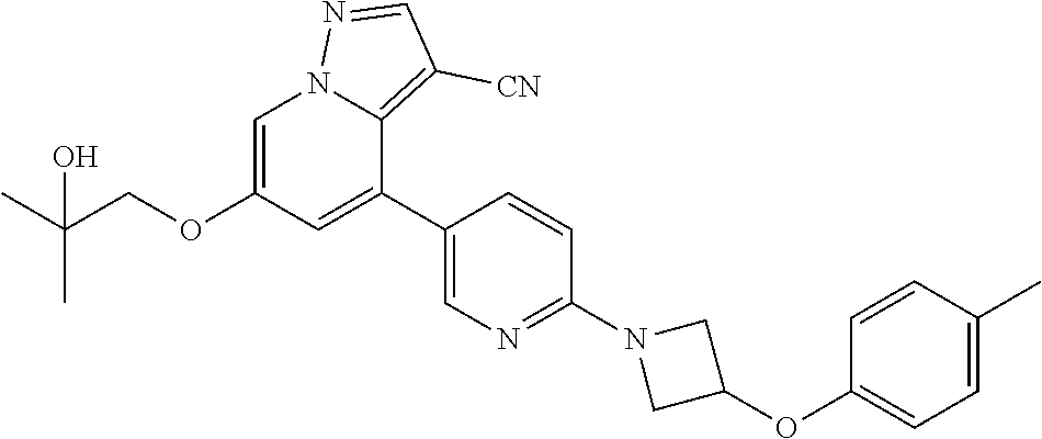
C1=C(OCC(C)(C)O)C=C(C2=CN=C(N3CC(OC4=CC=C(C)C=C4)C3)C=C2)C2=C([CN])C=NN12
